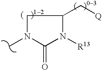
CN1C(=O)N([R13])C(C[Q])C1
